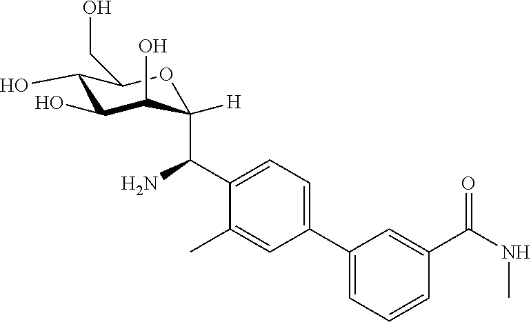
C1(O)C(O)C(O)C(C(C2=CC=C(C3=CC=CC(C(NC)=O)=C3)C=C2C)N)([H])OC1CO
